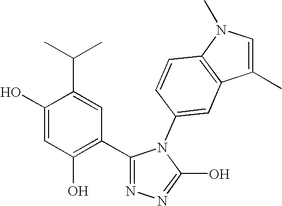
C1(O)=CC(O)=C(C2=NN=C(O)N2C2=CC3=C(C=C2)N(C)C=C3C)C=C1C(C)C
